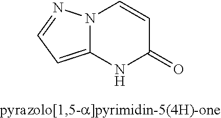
N12C(=CC=N1)NC(=O)C=C2
